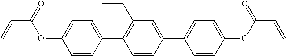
O(C1=CC=C(C2=C(CC)C=C(C3=CC=C(OC(=O)C=C)C=C3)C=C2)C=C1)C(C=C)=O
